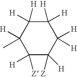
C1([H])(C)C([H])([Z])C([H])([Z])C([H])([H])C([H])([H])C1([H])[H]
